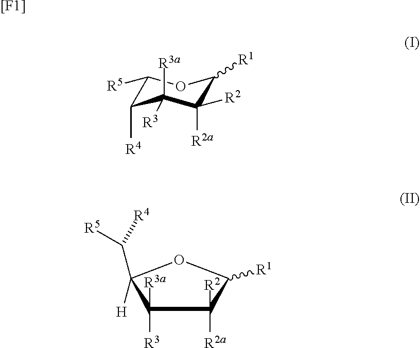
C1([R5])C([R4])C([R3])([R3a])C([R2])([R2a])C([R1])O1.[[F1]].C1([R3])([R3a])C([R2])([R2a])C([R1])OC1([H])C([R5])[R4]
